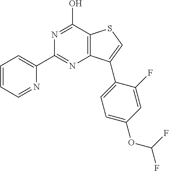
C1(C2=NC3=C(C(O)=N2)SC=C3C2=CC=C(OC(F)F)C=C2F)=CC=CC=N1
